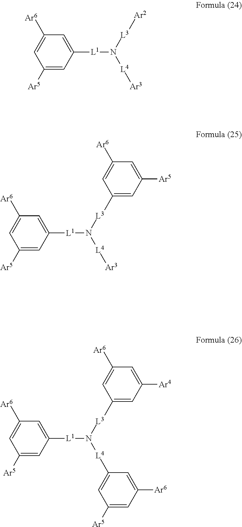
C1([Ar5])=CC([L1]N([L4][Ar3])[L3][Ar2])=CC([Ar6])=C1.C1([Ar5])=CC([L1]N([L4][Ar3])[L3]C2=CC([Ar5])=CC([Ar6])=C2)=CC([Ar6])=C1.C1([Ar5])=CC([L1]N([L4]C2=CC([Ar5])=CC([Ar6])=C2)[L3]C2=CC([Ar4])=CC([Ar6])=C2)=CC([Ar6])=C1
